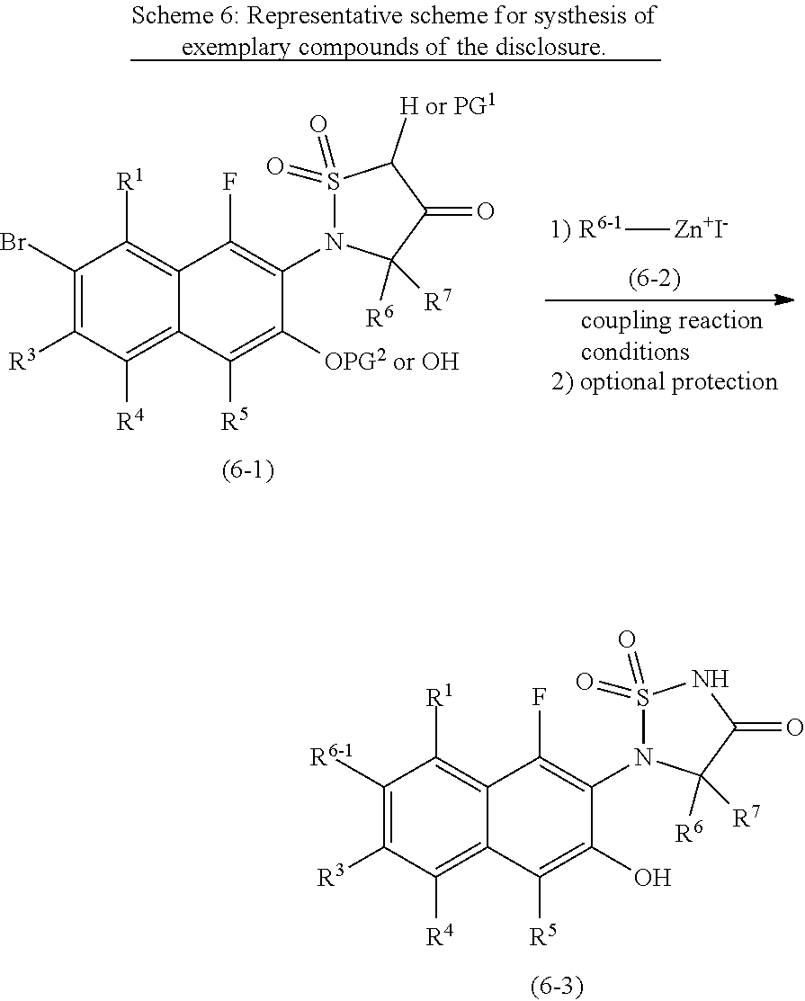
C1([R6-1])=C([R3])C([R4])=C2C(=C1[R1])C(F)=C(N1S(=O)(=O)NC(=O)C1([R6])[R7])C(O)=C2[R5].[R6-1][Zn+I-].C1(Br)=C([R3])C([R4])=C2C(=C1[R1])C(F)=C(N1S(=O)(=O)C([H or PG1])C(=O)C1([R6])[R7])C([OPG2 or OH])=C2[R5]
